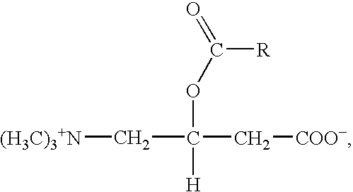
C(C(C[COO-])(OC(=O)[R])[H])[(H3C)3+N]
